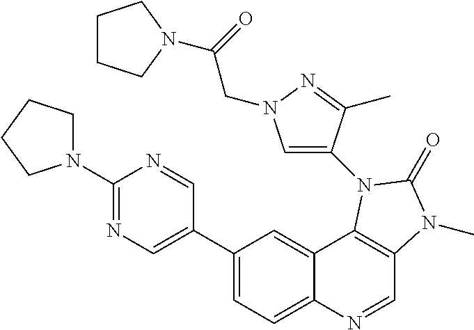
C1(N2CCCC2)=NC=C(C2=CC=C3C(=C2)C2=C(C=N3)N(C)C(=O)N2C2=CN(CC(=O)N3CCCC3)N=C2C)C=N1
